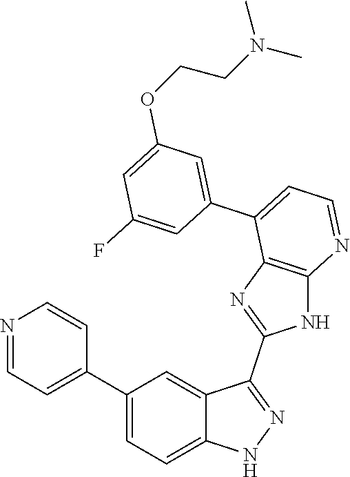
C1(C2=CC=C3C(=C2)C(C2=NC4=C(N2)N=CC=C4C2=CC(OCCN(C)C)=CC(F)=C2)=NN3)=CC=NC=C1
